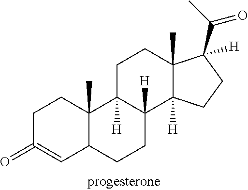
C1C(=O)=CC2C(C)(C1)C1([H])C([H])(CC2)C2([H])C(C)(CC1)C(C(=O)C)([H])CC2
